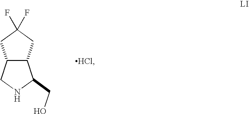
C12C(CC(F)(F)C1)C(CO)NC2
